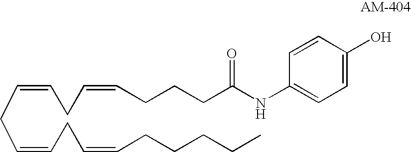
C(=CCC=CCCCCC)CC=CCC=CCCCC(NC1=CC=C(O)C=C1)=O
